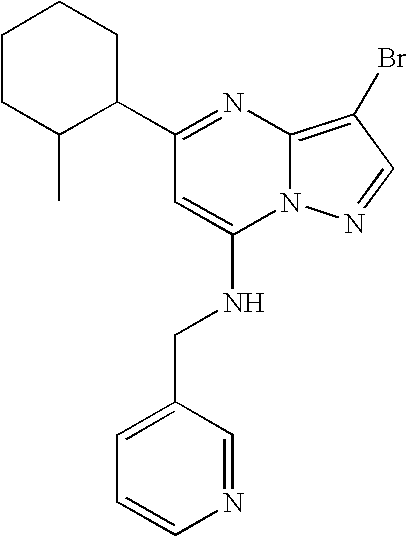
C1CC(C)C(C2=NC3=C(Br)C=NN3C(NCC3=CC=CN=C3)=C2)CC1
